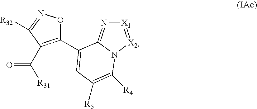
[X1]1=[X2]N2C(=N1)C(C1=C(C(=O)[R31])C([R32])=NO1)=CC([R5])=C2[R4]
